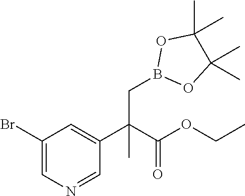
BrC1=CN=CC(C(C)(CB2OC(C)(C)C(C)(C)O2)C(OCC)=O)=C1
